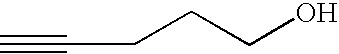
C(CCO)C#C
